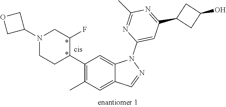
C1(C2C(F)CN(C3COC3)CC2)=C(C)C=C2C(=C1)N(C1=CC(C3CC(O)C3)=NC(C)=N1)N=C2
